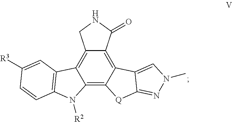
C12=C3C(=C4C(=C1CNC2=O)C1=C(N4[R2])C=CC([R3])=C1)[Q]C1=NN(C)C=C31
